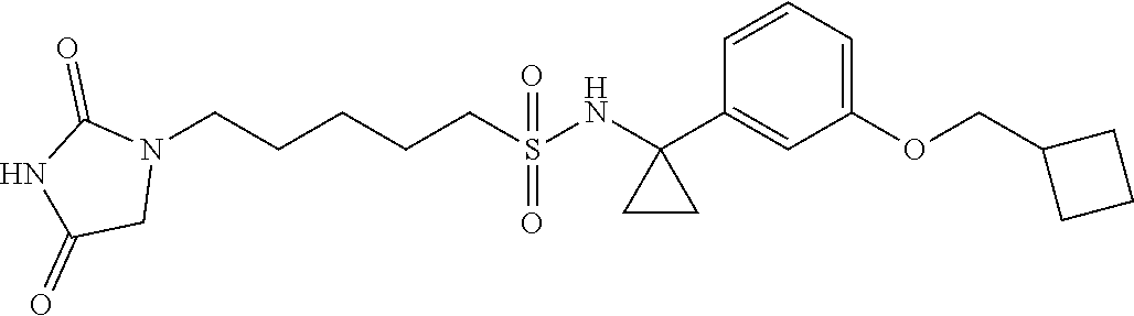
N1(CCCCCS(NC2(C3=CC(OCC4CCC4)=CC=C3)CC2)(=O)=O)C(=O)NC(=O)C1
